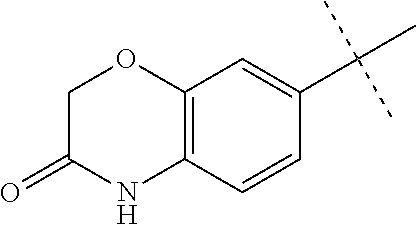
C1C(=O)NC2=C(O1)C=C(C(C)(C)C)C=C2
